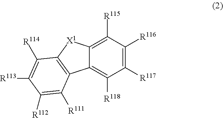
C12=C([R115])C([R116])=C([R117])C([R118])=C1C1=C([X1]2)C([R114])=C([R113])C([R112])=C1[R111]
